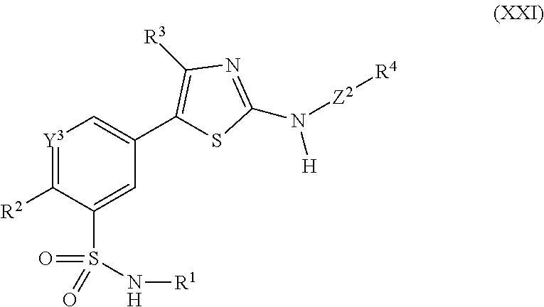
[Y3]1=C([R2])C(S(=O)(N[R1])=O)=CC(C2=C([R3])N=C(N([Z2][R4])[H])S2)=C1
